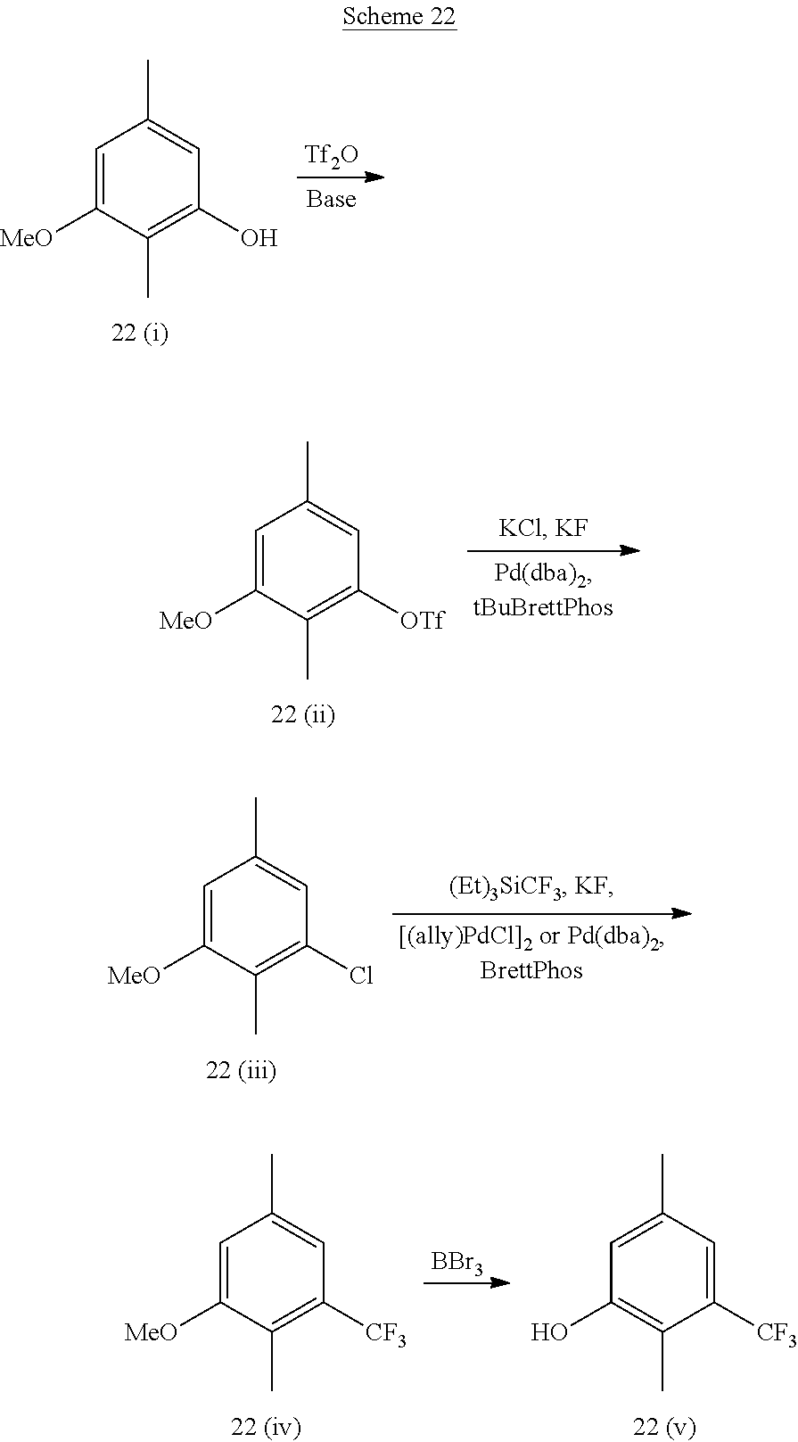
C1=C([MeO])C(C)=C(O)C=C1C.[Tf2O].C1=C([MeO])C(C)=C([OTf])C=C1C.C1=C([MeO])C(C)=C(Cl)C=C1C.C1=C([MeO])C(C)=C([CF3])C=C1C.[BBr3].C1=C(C)C=C([CF3])C(C)=C1O
